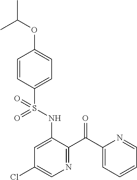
C1=CC(S(NC2=CC(Cl)=CN=C2C(C2=CC=CC=N2)=O)(=O)=O)=CC=C1OC(C)C
